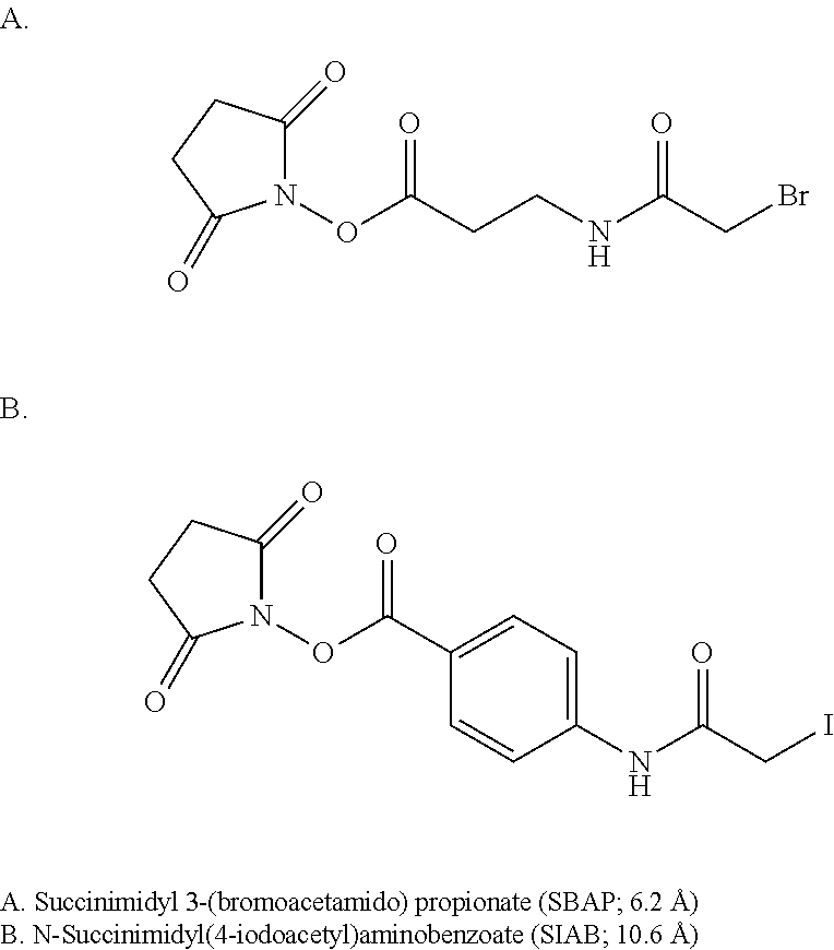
N1(OC(CCNC(CBr)=O)=O)C(=O)CCC1=O.N1(OC(C2=CC=C(NC(CI)=O)C=C2)=O)C(=O)CCC1=O
